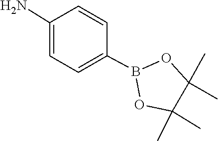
C1(C)(C)C(C)(C)OB(C2=CC=C(N)C=C2)O1
